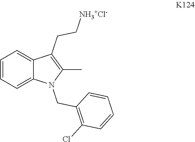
C1=CC=C2C(=C1)C(CC[NH3+Cl-])=C(C)N2CC1=C(Cl)C=CC=C1
